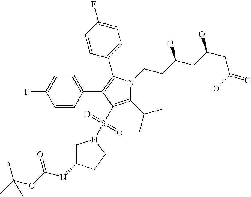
C1(C(C)C)=C(S(=O)(=O)N2CC(NC(=O)OC(C)(C)C)CC2)C(C2=CC=C(F)C=C2)=C(C2=CC=C(F)C=C2)N1CCC(CC(CC(O)=O)O)O
